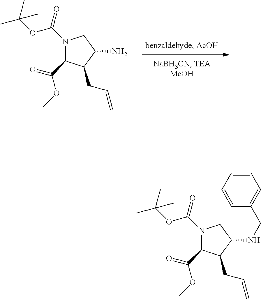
N1(C(=O)OC(C)(C)C)C(C(=O)OC)C(CC=C)C(N)C1.N1(C(=O)OC(C)(C)C)C(C(=O)OC)C(CC=C)C(NCC2=CC=CC=C2)C1
